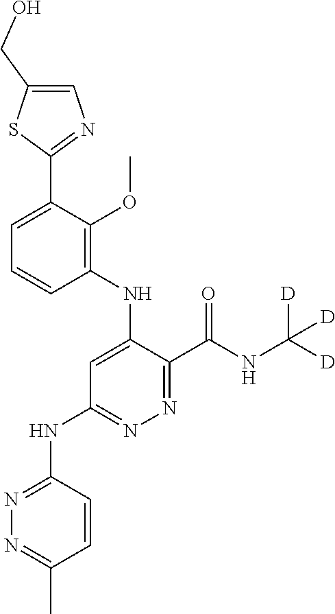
C1=C(C2=NC=C(CO)S2)C(OC)=C(NC2=CC(NC3=NN=C(C)C=C3)=NN=C2C(NC([D])([D])[D])=O)C=C1
